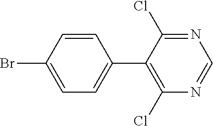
C1=C(Br)C=CC(C2=C(Cl)N=CN=C2Cl)=C1
